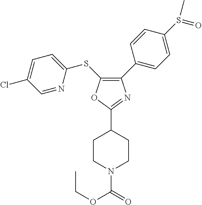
C1(C2=CC=C(S(=O)C)C=C2)=C(SC2=CC=C(Cl)C=N2)OC(C2CCN(C(OCC)=O)CC2)=N1
